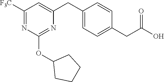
C1([F3C])=NC(OC2CCCC2)=NC(CC2=CC=C(CC(O)=O)C=C2)=C1
